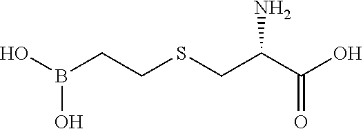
OB(CCSCC(C(O)=O)N)O
